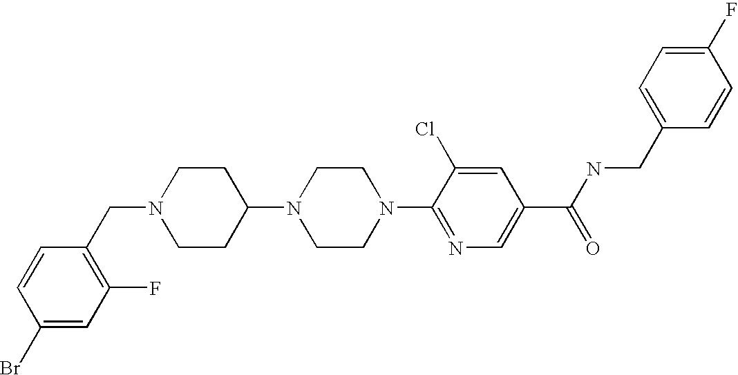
C1(Br)=CC(F)=C(CN2CCC(N3CCN(C4=NC=C(C(NCC5=CC=C(F)C=C5)=O)C=C4Cl)CC3)CC2)C=C1
